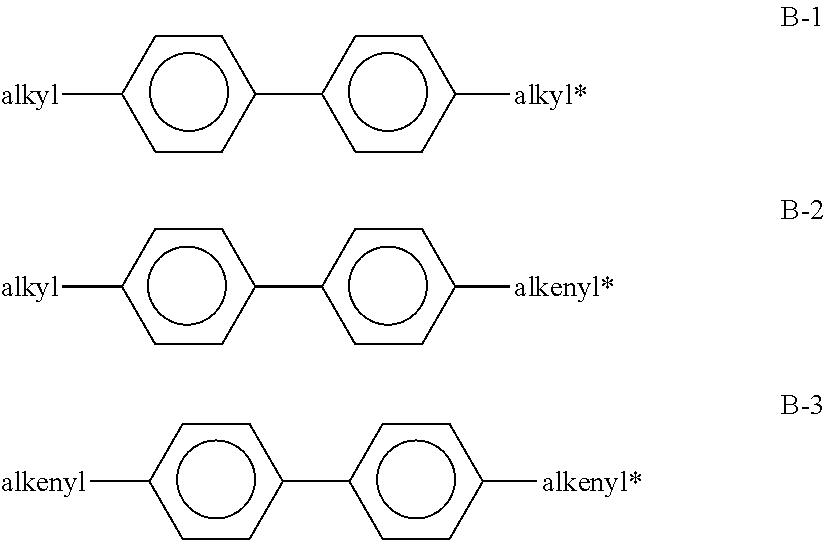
[alkyl]c1ccc(-c2ccc([alkyl*])cc2)cc1.[alkyl]c1ccc(-c2ccc([alkenyl*])cc2)cc1.[alkenyl]c1ccc(-c2ccc([alkenyl*])cc2)cc1
